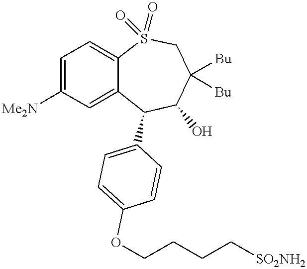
C1=C([Me2N])C=C2C(=C1)S(=O)(=O)CC([Bu])([Bu])C(O)C2C1=CC=C(OCCCC[SO2NH2])C=C1
